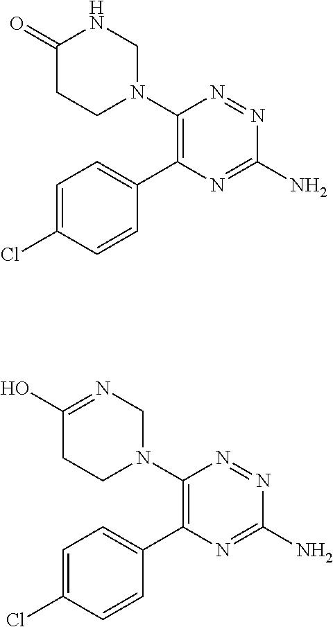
C1=C(Cl)C=CC(C2=C(N3CNC(=O)CC3)N=NC(N)=N2)=C1.C1=C(Cl)C=CC(C2=C(N3CN=C(O)CC3)N=NC(N)=N2)=C1
